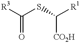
[R3]C(SC([R1])[CO2H])=O
